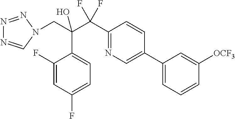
C1(F)=CC(F)=CC=C1C(C(C1=NC=C(C2=CC=CC([OCF3])=C2)C=C1)(F)F)(CN1C=NN=N1)O
